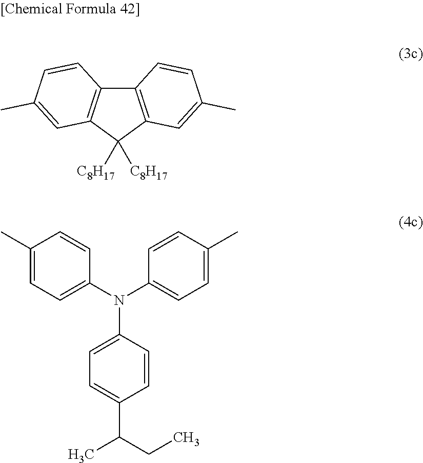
[C8H17]C1([C8H17])C2=C(C3=C1C=C(C)C=C3)C=CC(C)=C2.C1(C)=CC=C(N(C2=CC=C(C)C=C2)C2=CC=C(C(CC)C)C=C2)C=C1
